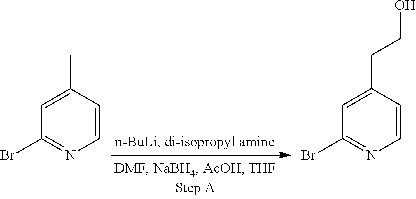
C1=C(C)C=CN=C1Br.C1=C(CCO)C=CN=C1Br
